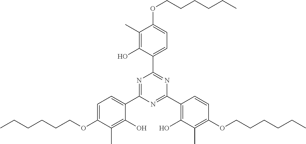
C1(C)=C(O)C(C2=NC(C3=C(O)C(C)=C(OCCCCCC)C=C3)=NC(C3=CC=C(OCCCCCC)C(C)=C3O)=N2)=CC=C1OCCCCCC
